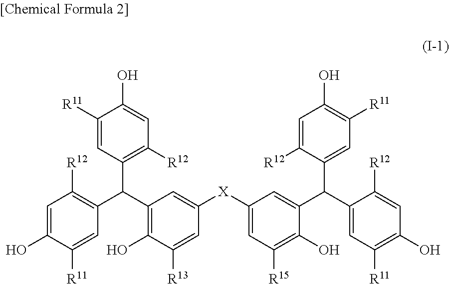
C1=C(O)C([R11])=CC(C(C2=C(O)C([R13])=CC([X]C3=CC([R15])=C(O)C(C(C4=CC([R11])=C(O)C=C4[R12])C4=CC([R11])=C(O)C=C4[R12])=C3)=C2)C2=C([R12])C=C(O)C([R11])=C2)=C1[R12]
